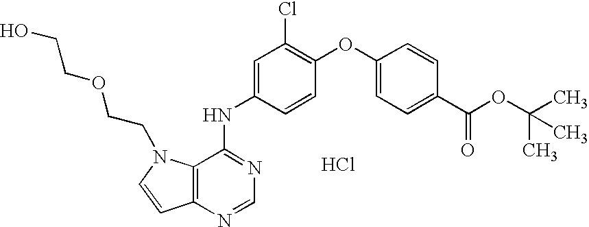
C1=C(NC2=NC=NC3=C2N(CCOCCO)C=C3)C=CC(OC2=CC=C(C(OC(C)(C)C)=O)C=C2)=C1Cl.Cl
